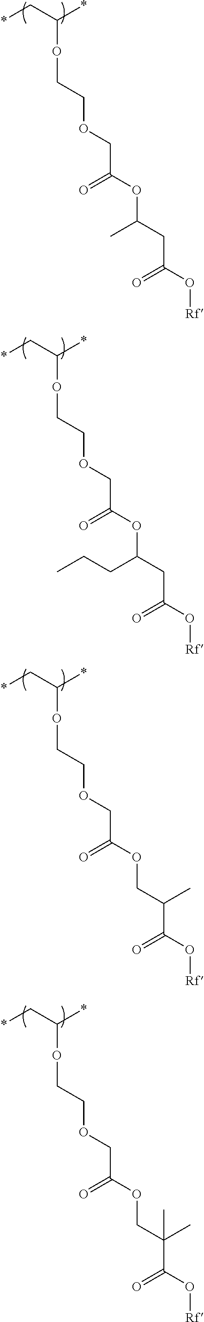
*CC(*)OCCOCC(OC(CC(O[Rf])=O)C)=O.*CC(*)OCCOCC(OC(CC(O[Rf])=O)CCC)=O.*CC(*)OCCOCC(OCC(C(O[Rf])=O)C)=O.*CC(*)OCCOCC(OCC(C(O[Rf])=O)(C)C)=O
